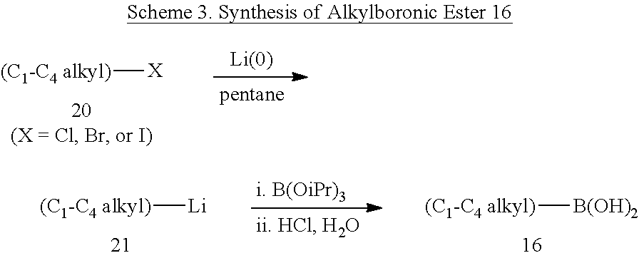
[(C1-C4 alkyl)][X].[(C1-C4 alkyl)][Li].[(C1-C4 alkyl)][B(OH)2]
